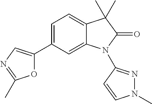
C1=C(C2=CN=C(C)O2)C=C2C(=C1)C(C)(C)C(=O)N2C1=NN(C)C=C1
